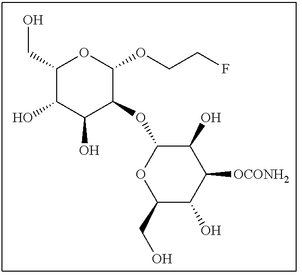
C1(CO)C(O)C(O)C(OC2C(O)C([OCONH2])C(O)C(CO)O2)C(OCCF)O1
